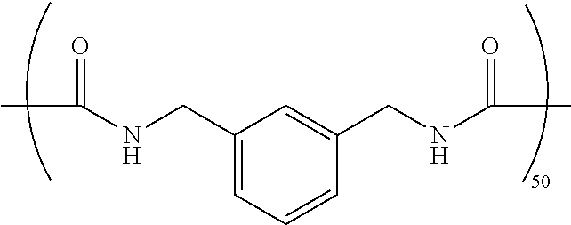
C1(CNC(C)=O)=CC=CC(CNC(C)=O)=C1
